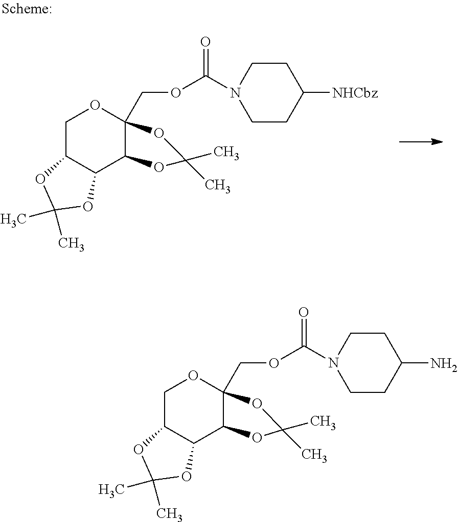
C12C(C3C(COC(N4CCC([NHCbz])CC4)=O)(OC1)OC(C)(C)O3)OC(C)(C)O2.C12C(C3C(COC(N4CCC(N)CC4)=O)(OC1)OC(C)(C)O3)OC(C)(C)O2
